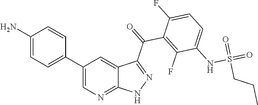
C1(N)=CC=C(C2=CN=C3C(=C2)C(C(=O)C2=C(F)C(NS(=O)(=O)CCC)=CC=C2F)=NN3)C=C1
